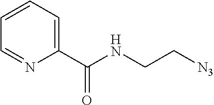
C1(C(NCC[N3])=O)=CC=CC=N1
